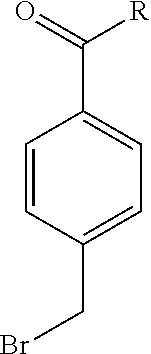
C1=CC(CBr)=CC=C1C(=O)[R]
